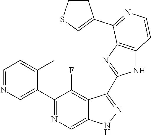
C1=NC=C(C2=NC=C3C(=C2F)C(C2=NC4=C(N2)C=CN=C4C2=CSC=C2)=NN3)C(C)=C1
